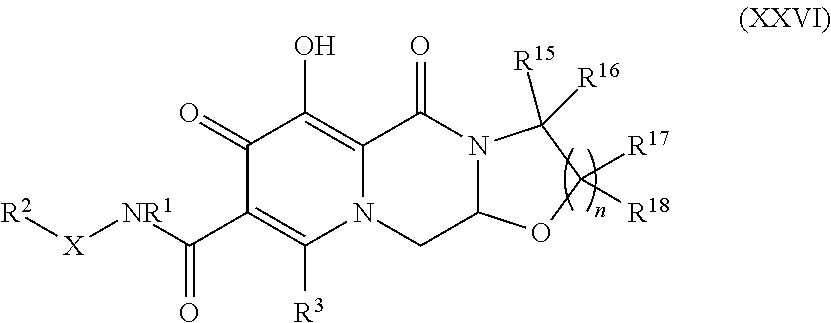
C1(=O)C(O)=C2N(C([R3])=C1C([NR1][X][R2])=O)CC1N(C2=O)C([R15])([R16])C([R17])([R18])O1
